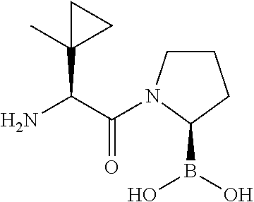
C(C(N)C1(C)CC1)(=O)N1CCCC1B(O)O
